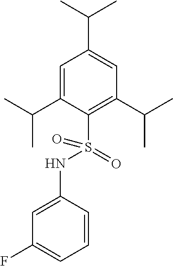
C1=C(C(C)C)C(S(NC2=CC(F)=CC=C2)(=O)=O)=C(C(C)C)C=C1C(C)C
